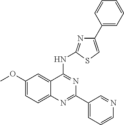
C1(OC)=CC=C2C(=C1)C(NC1=NC(C3=CC=CC=C3)=CS1)=NC(C1=CC=CN=C1)=N2
